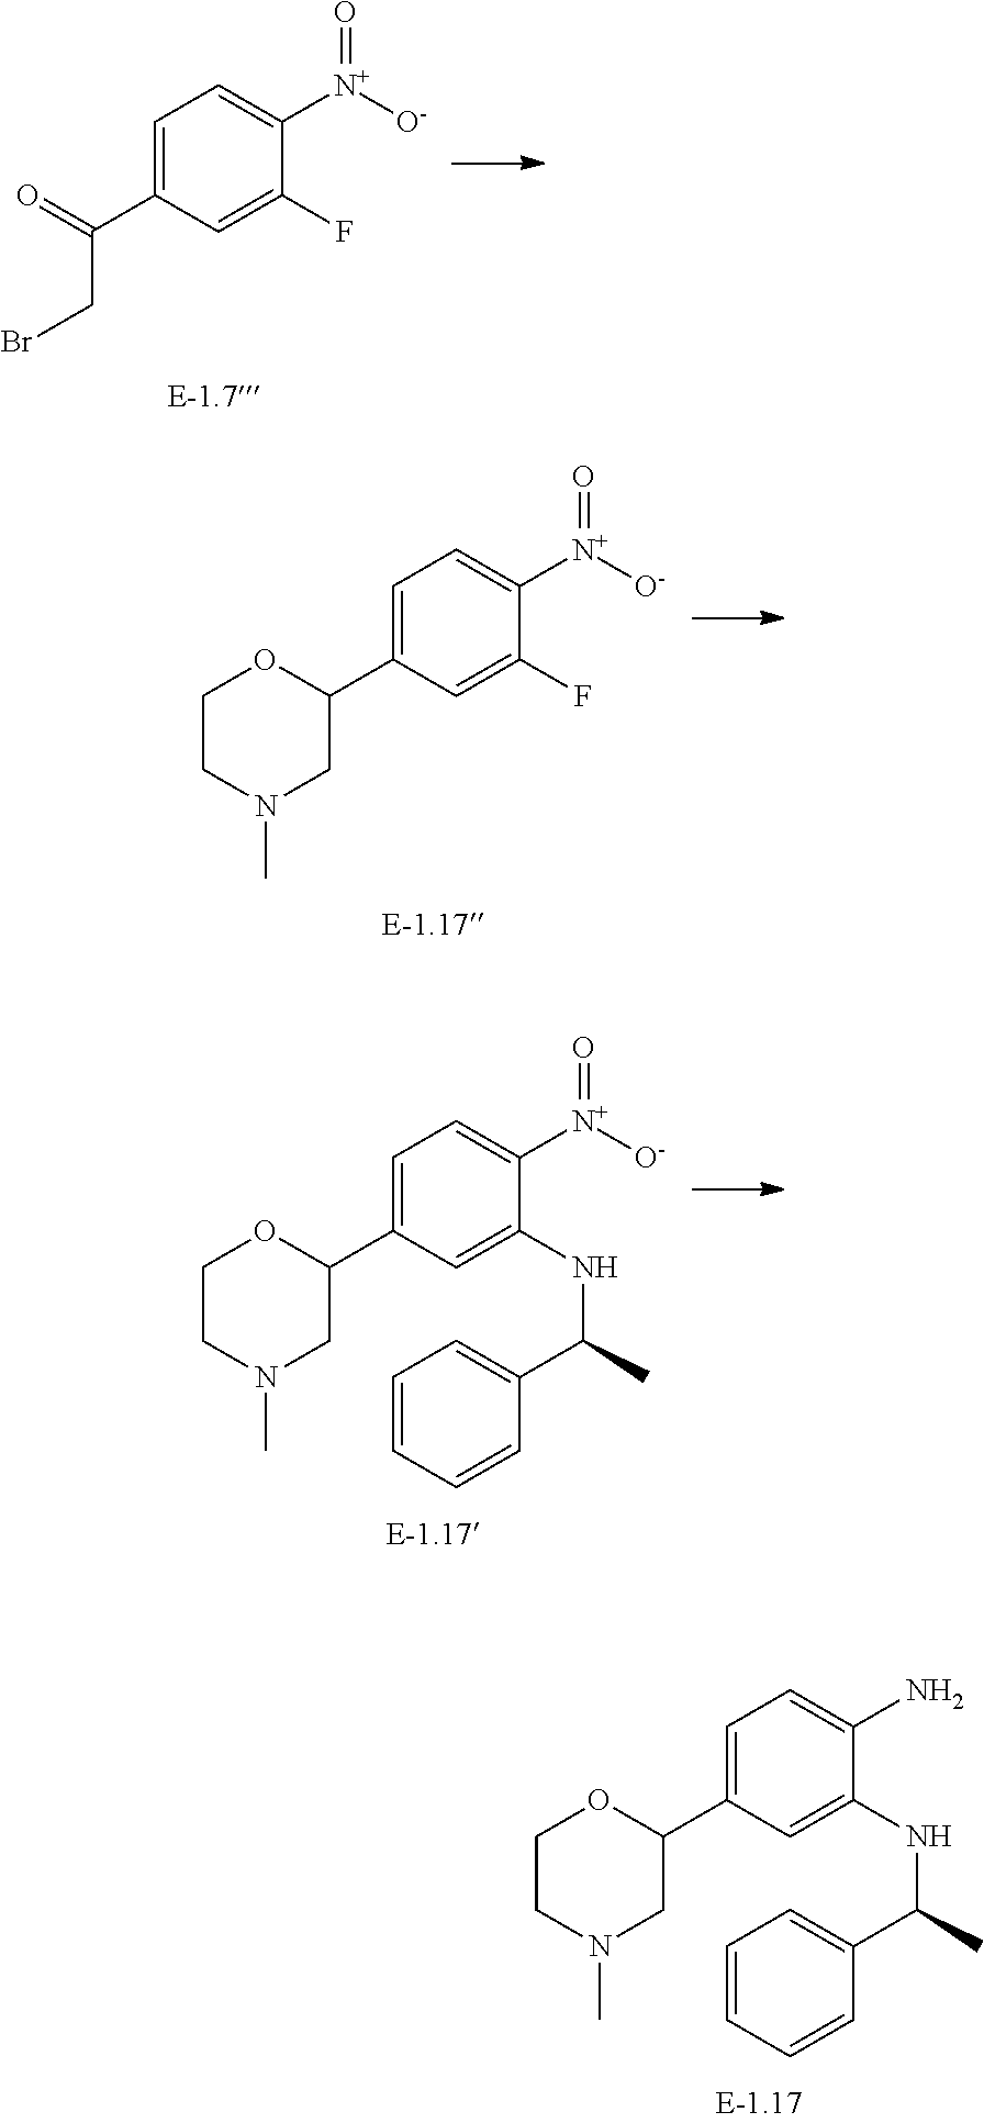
C1=C(C2OCCN(C)C2)C=C(NC(C2=CC=CC=C2)C)C(N)=C1.C1=C(C(=O)CBr)C=C(F)C([N+]([O-])=O)=C1.C1=C(C2OCCN(C)C2)C=C(F)C([N+]([O-])=O)=C1.C1=C(C2OCCN(C)C2)C=C(NC(C2=CC=CC=C2)C)C([N+]([O-])=O)=C1
